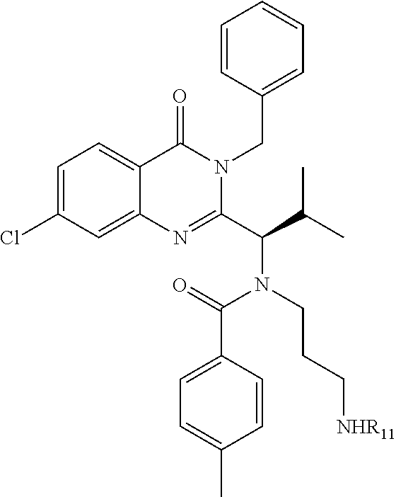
C1=C(Cl)C=C2C(=C1)C(=O)N(CC1=CC=CC=C1)C(C(C(C)C)N(CCC[NHR11])C(=O)C1=CC=C(C)C=C1)=N2
